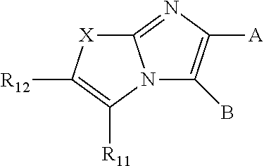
C12=NC([A])=C(B)N1C([R11])=C([R12])[X]2
